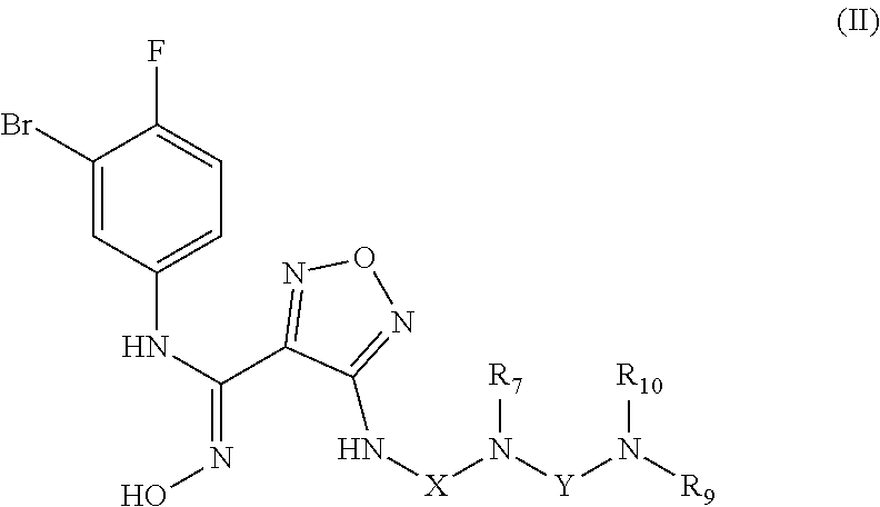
C1(Br)=CC(NC(C2=NON=C2N[X]N([Y]N([R9])[R10])[R7])=NO)=CC=C1F
